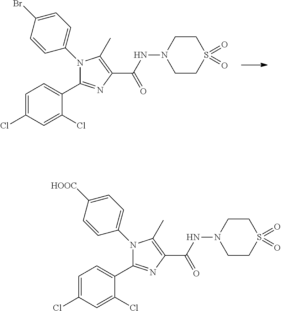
N1(C2=CC=C(Br)C=C2)C(C2=CC=C(Cl)C=C2Cl)=NC(C(NN2CCS(=O)(=O)CC2)=O)=C1C.N1(C2=CC=C([HOOC])C=C2)C(C2=CC=C(Cl)C=C2Cl)=NC(C(NN2CCS(=O)(=O)CC2)=O)=C1C
